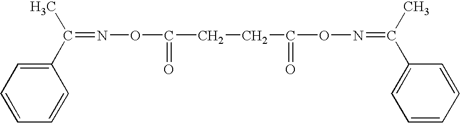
C1=CC=CC(C(C)=NOC(CCC(ON=C(C2=CC=CC=C2)C)=O)=O)=C1
